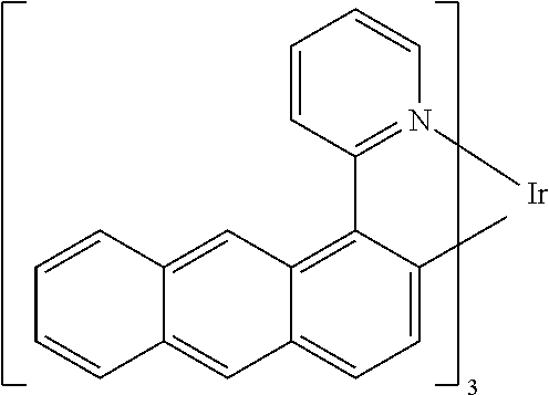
C1=CC(C2=C3C(=CC=C2C)C=C2C(=C3)C=CC=C2)=N([Ir])C=C1
